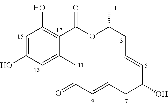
C1=C(O)C=C2C(=C1O)C(=O)OC(C)CC=CC(O)CC=CC(=O)C2
